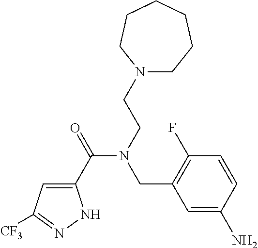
C1(C(=O)N(CCN2CCCCCC2)CC2=C(F)C=CC(N)=C2)=CC([CF3])=NN1
